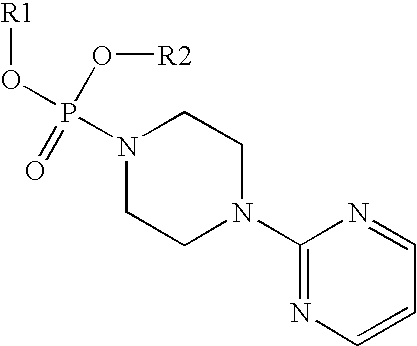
N1(P(O[R1])(O[R2])=O)CCN(C2=NC=CC=N2)CC1
